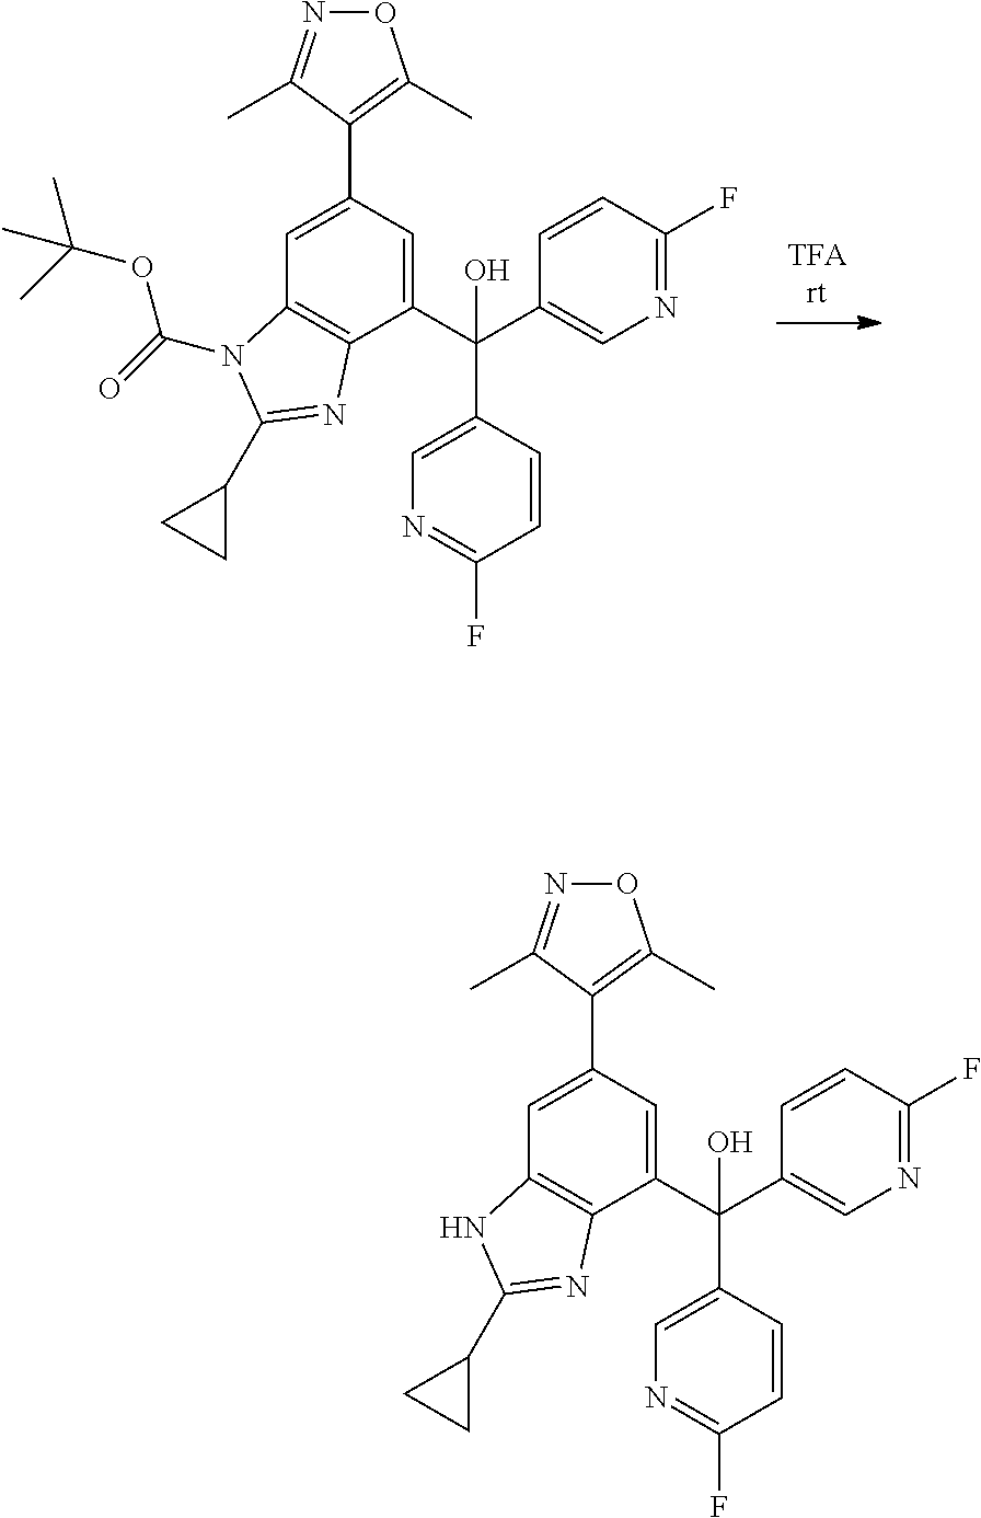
C12=C(C(C(C3=CN=C(F)C=C3)(C3=CN=C(F)C=C3)O)=CC(C3=C(C)ON=C3C)=C1)N=C(C1CC1)N2C(=O)OC(C)(C)C.C12=C(C(C(C3=CN=C(F)C=C3)(C3=CN=C(F)C=C3)O)=CC(C3=C(C)ON=C3C)=C1)N=C(C1CC1)N2
